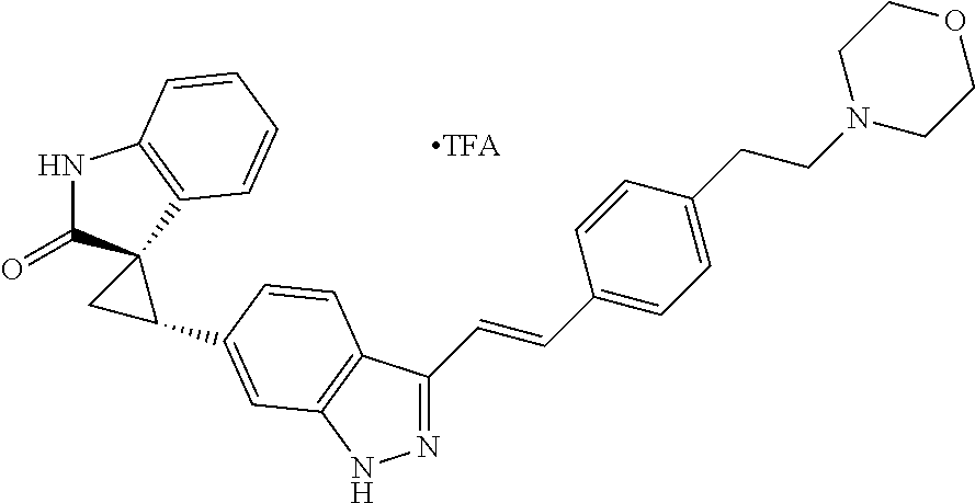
N1=C(C=CC2=CC=C(CCN3CCOCC3)C=C2)C2=C(N1)C=C(C1CC13C(=O)NC1=C3C=CC=C1)C=C2
